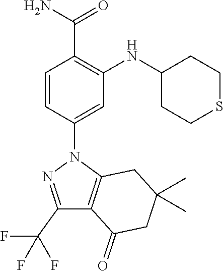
C1=CC(N2C3=C(C(C(F)(F)F)=N2)C(=O)CC(C)(C)C3)=CC(NC2CCSCC2)=C1C(=O)N
